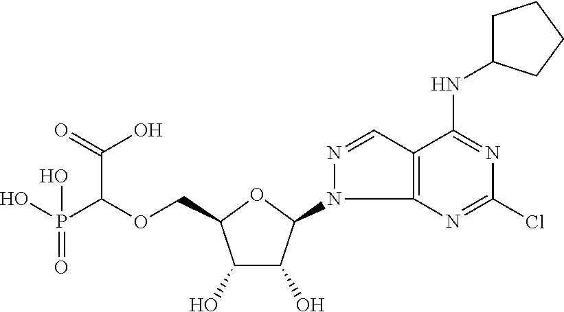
C(OCC1C(O)C(O)C(N2C3=C(C=N2)C(NC2CCCC2)=NC(Cl)=N3)O1)(P(O)(=O)O)C(=O)O
